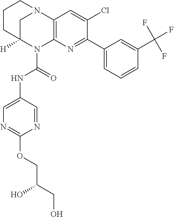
C1CC2([H])CN(C1)C1=C(N2C(=O)NC2=CN=C(OCC(CO)O)N=C2)N=C(C2=CC=CC(C(F)(F)F)=C2)C(Cl)=C1
